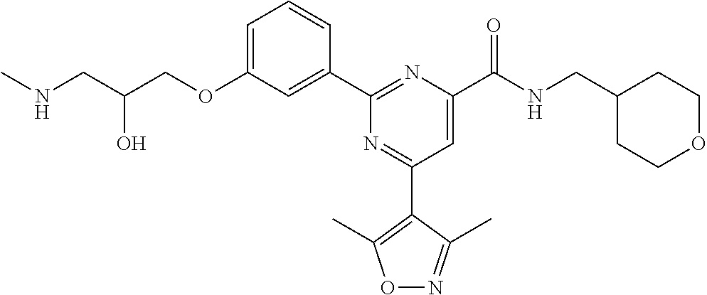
C1=C(OCC(CNC)O)C=C(C2=NC(C(NCC3CCOCC3)=O)=CC(C3=C(C)ON=C3C)=N2)C=C1
